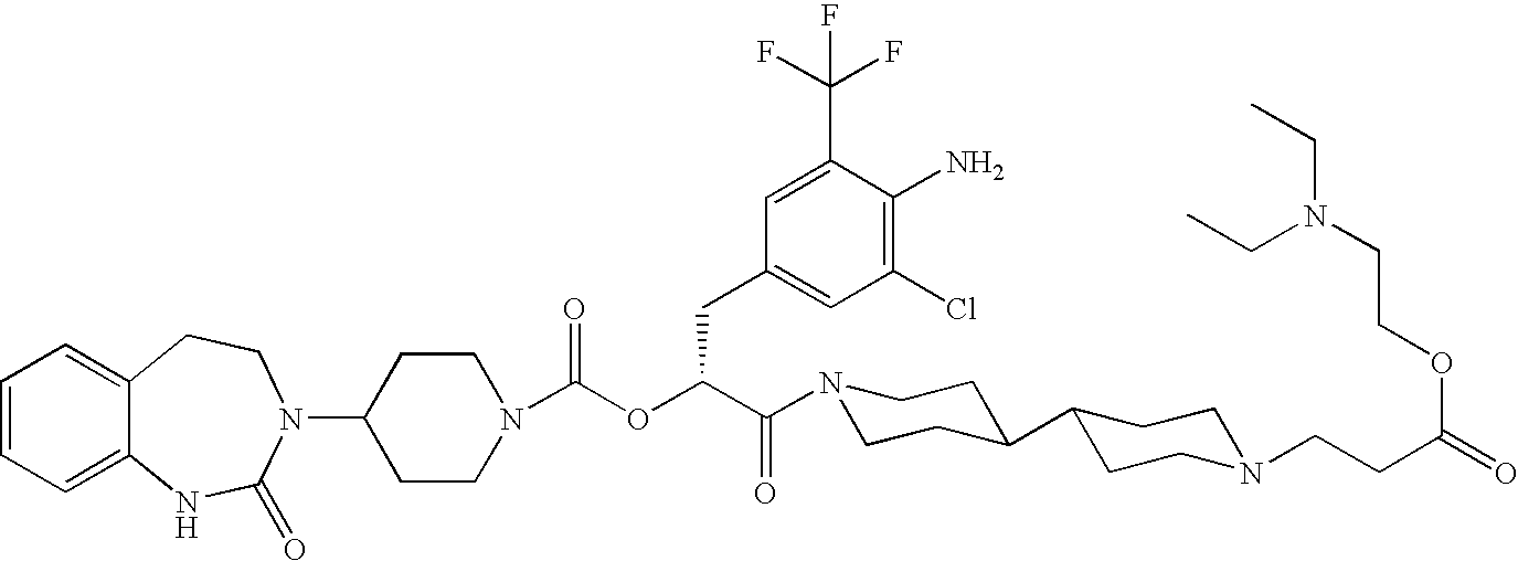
C1=CC=C2C(=C1)CCN(C1CCN(C(OC(C(N3CCC(C4CCN(CCC(=O)OCCN(CC)CC)CC4)CC3)=O)CC3=CC(Cl)=C(N)C(C(F)(F)F)=C3)=O)CC1)C(=O)N2
